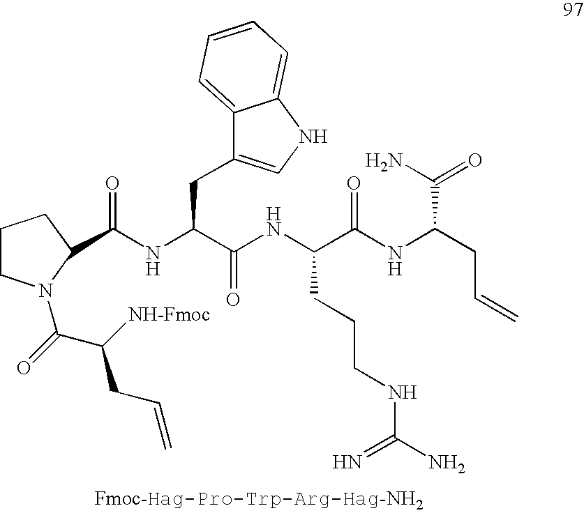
C(NC(C(NC(C(NC(CC=C)C(N)=O)=O)CCCNC(N)=N)=O)CC1=CNC2=CC=CC=C12)(=O)C1CCCN1C(C([NH-Fmoc])CC=C)=O
